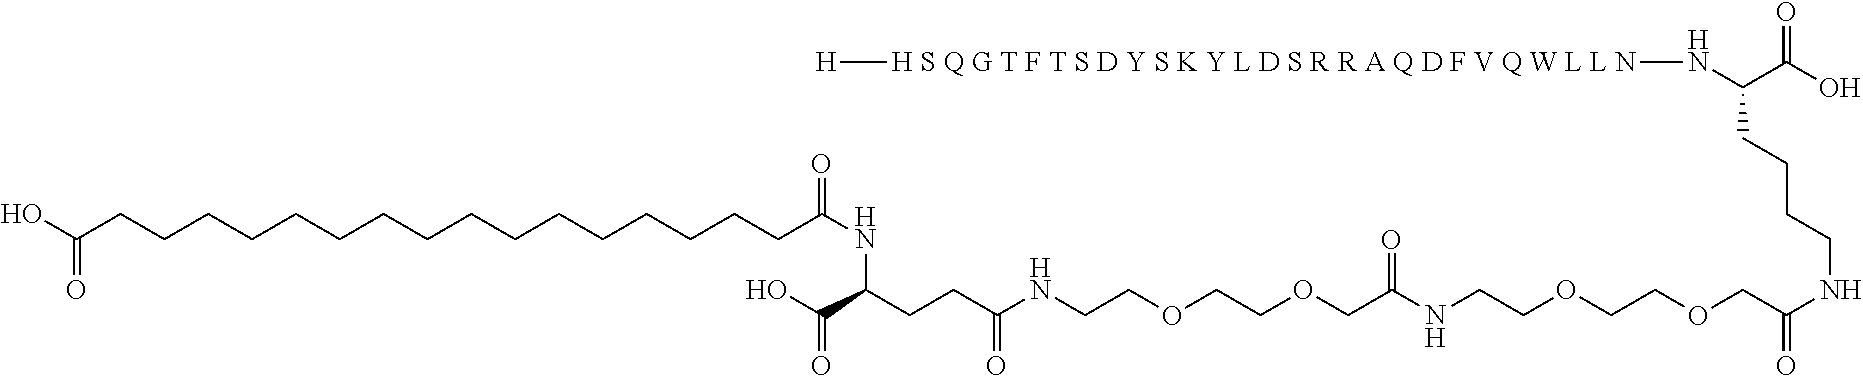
OC(CCCCCCCCCCCCCCCCC(NC(CCC(NCCOCCOCC(=O)NCCOCCOCC(NCCCCC(N[H S Q G T F T S D Y S K Y L D S R R A Q D F V Q W L L N][H])C(=O)O)=O)=O)C(O)=O)=O)=O
